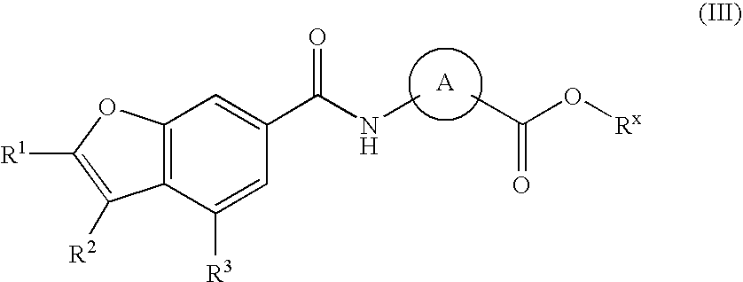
C12=C(C([R3])=CC(C(NC)=O)=C1)C([R2])=C([R1])O2.[Rx]OC(C)=O
